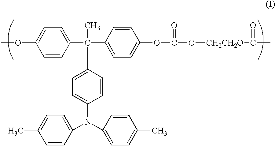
C1=CC(C(C2=CC=C(OC(O[CH2CH2O]C(C)=O)=O)C=C2)(C)C2=CC=C(N(C3=CC=C(C)C=C3)C3=CC=C(C)C=C3)C=C2)=CC=C1OC
